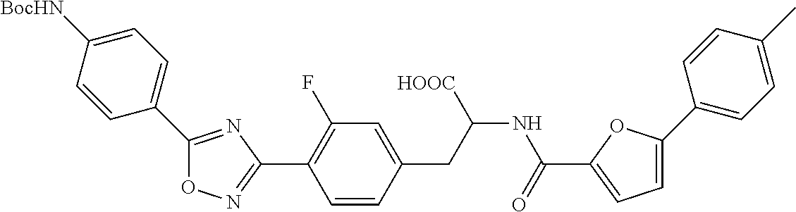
C1(C2=C(F)C=C(CC(NC(=O)C3=CC=C(C4=CC=C(C)C=C4)O3)[HOOC])C=C2)=NOC(C2=CC=C([BocHN])C=C2)=N1
